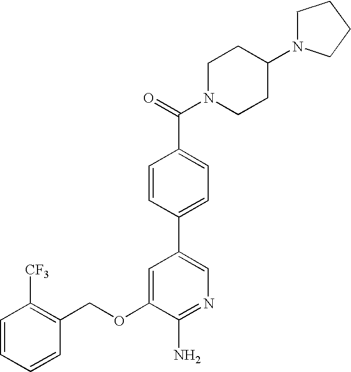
C1=CC=CC(COC2=CC(C3=CC=C(C(=O)N4CCC(N5CCCC5)CC4)C=C3)=CN=C2N)=C1[CF3]
